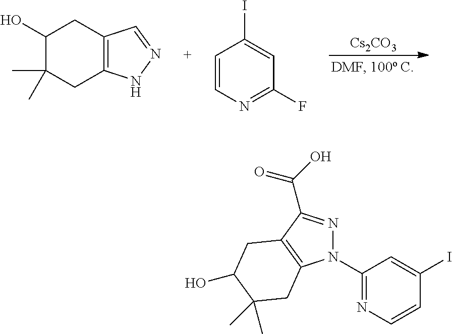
[Cs2CO3].C1(O)C(C)(C)CC2=C(C1)C=NN2.C1=CN=C(F)C=C1I.N1=C(N2N=C(C(O)=O)C3=C2CC(C)(C)C(O)C3)C=C(I)C=C1
